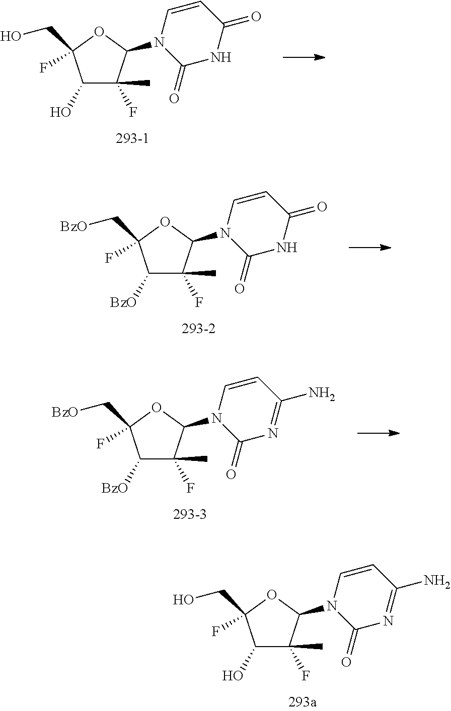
C1(O)C(C)(F)C(N2C(=O)NC(=O)C=C2)OC1(CO)F.C1([BzO])C(C)(F)C(N2C(=O)NC(=O)C=C2)OC1(C[BzO])F.C1([BzO])C(C)(F)C(N2C(=O)N=C(N)C=C2)OC1(C[BzO])F.C1(O)C(C)(F)C(N2C(=O)N=C(N)C=C2)OC1(CO)F
